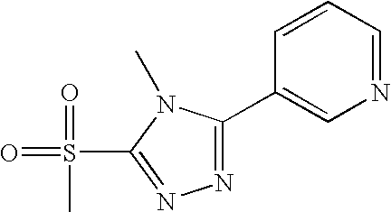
C1=CC=NC=C1C1=NN=C(S(=O)(C)=O)N1C
